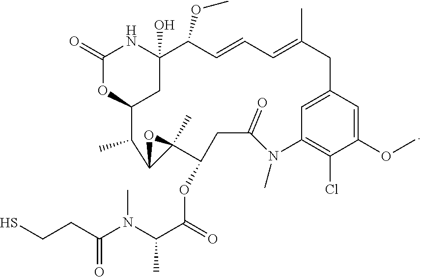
C1(=O)OC2CC(O)(N1)C(OC)C=CC=C(C)CC1=CC(=C(Cl)C(OC)=C1)N(C)C(=O)CC(OC(C(N(C(CCS)=O)C)C)=O)C1(C)C(C2C)O1
